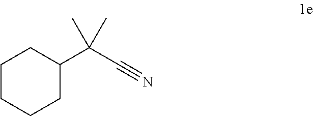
C1CCCC(C(C#N)(C)C)C1
